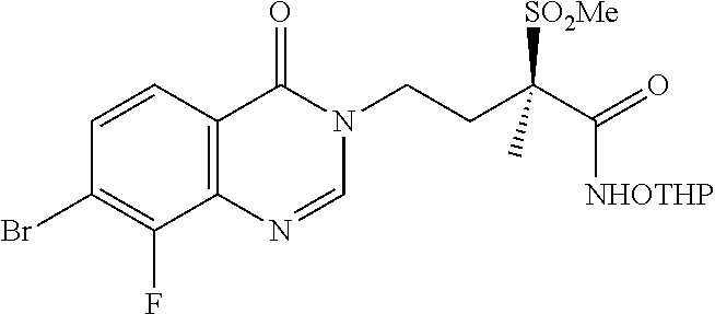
C1=NC2=C(C=CC(Br)=C2F)C(=O)N1CCC(C([NHOTHP])=O)([SO2Me])C
